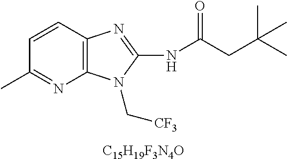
[C15H19F3N4O].C1=CC2=C(N=C1C)N(C[CF3])C(NC(CC(C)(C)C)=O)=N2
